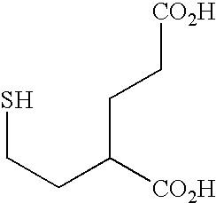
C(C([CO2H])CC[CO2H])CS
